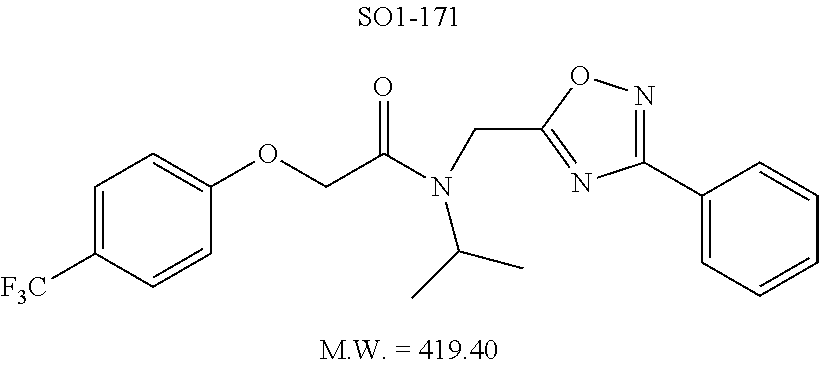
C1(OCC(N(CC2=NC(C3=CC=CC=C3)=NO2)C(C)C)=O)=CC=C([F3C])C=C1
